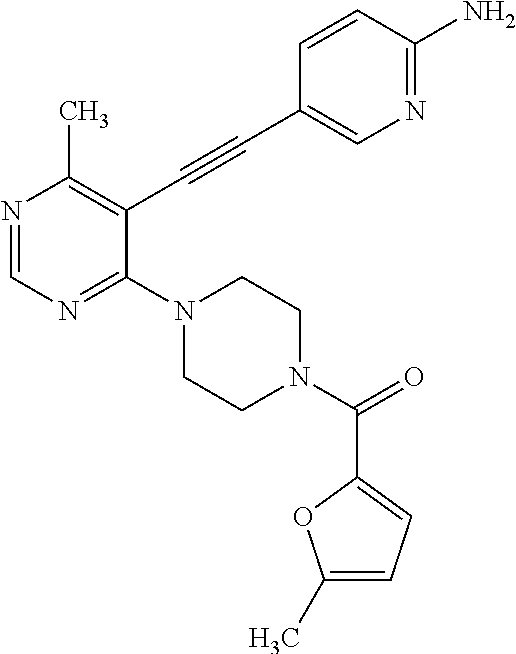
N1=CN=C(N2CCN(C(=O)C3=CC=C(C)O3)CC2)C(C#CC2=CN=C(N)C=C2)=C1C
